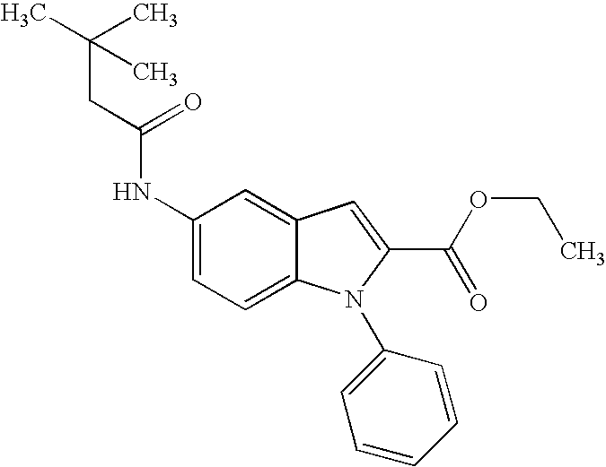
C1(NC(CC(C)(C)C)=O)=CC=C2C(=C1)C=C(C(OCC)=O)N2C1=CC=CC=C1
